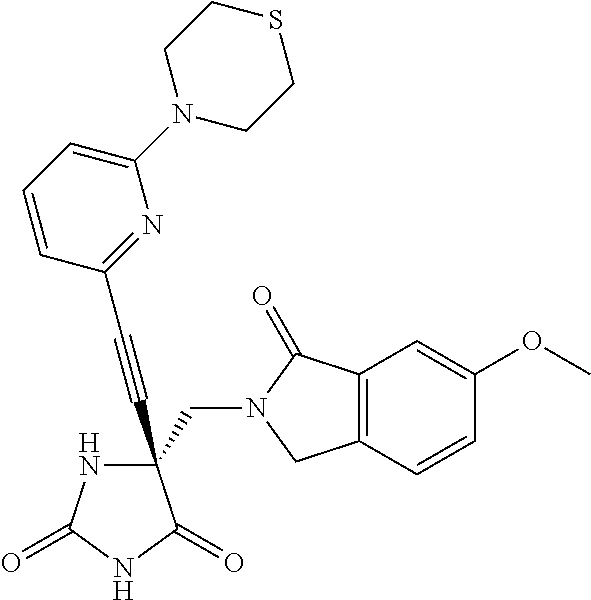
C(#CC1(CN2C(=O)C3=C(C2)C=CC(OC)=C3)NC(=O)NC1=O)C1=NC(N2CCSCC2)=CC=C1
